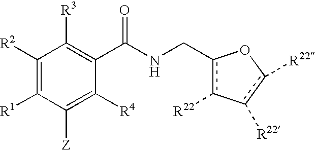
C1([R2])=C([R1])C([Z])=C([R4])C(C(NCc2c([R22])-c([R22])c([R22])O2)=O)=C1[R3]
